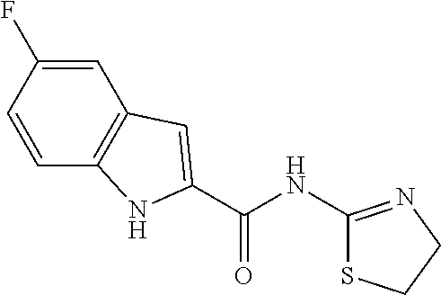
C1=CC(F)=CC2=C1NC(C(NC1=NCCS1)=O)=C2
